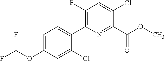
C1(C(OC)=O)=NC(C2=CC=C(OC(F)F)C=C2Cl)=C(F)C=C1Cl
